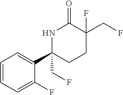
C1=CC=C(F)C(C2(CF)CCC(CF)(F)C(=O)N2)=C1
